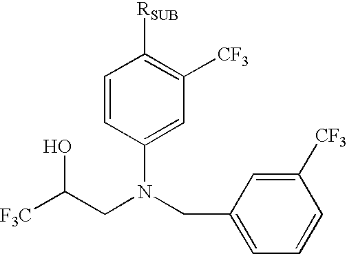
[F3C]C(CN(CC1=CC=CC([CF3])=C1)C1=CC([CF3])=C([RSUB])C=C1)O
